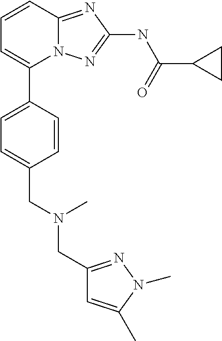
C1=CC2=NC(NC(C3CC3)=O)=NN2C(C2=CC=C(CN(CC3=NN(C)C(C)=C3)C)C=C2)=C1
